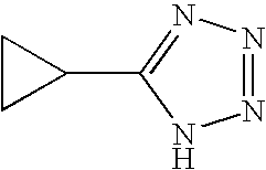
N1=NN=C(C2CC2)N1
